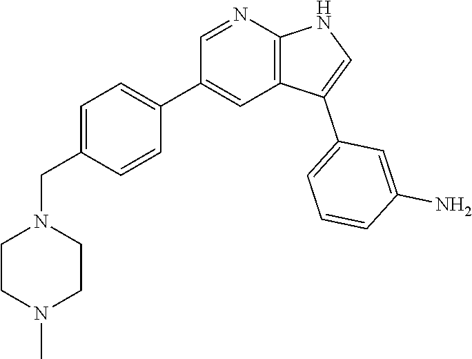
C1=C(CN2CCN(C)CC2)C=CC(C2=CC3=C(N=C2)NC=C3C2=CC=CC(N)=C2)=C1
